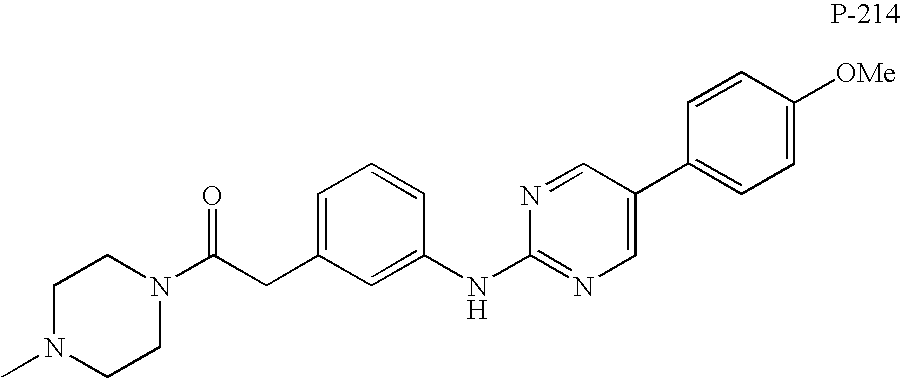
C1=C(CC(N2CCN(C)CC2)=O)C=C(NC2=NC=C(C3=CC=C([OMe])C=C3)C=N2)C=C1
